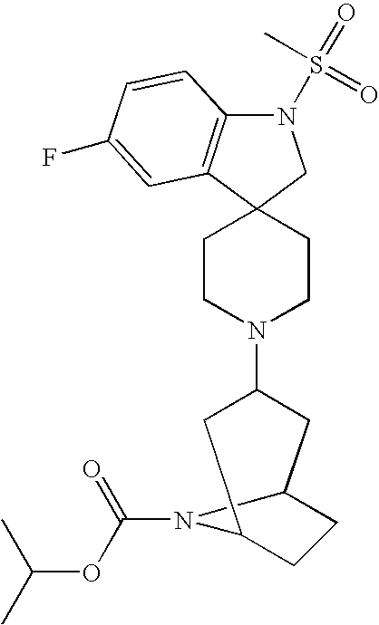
N1(S(=O)(C)=O)C2=C(C3(C1)CCN(C1CC4CCC(C1)N4C(=O)OC(C)C)CC3)C=C(F)C=C2
